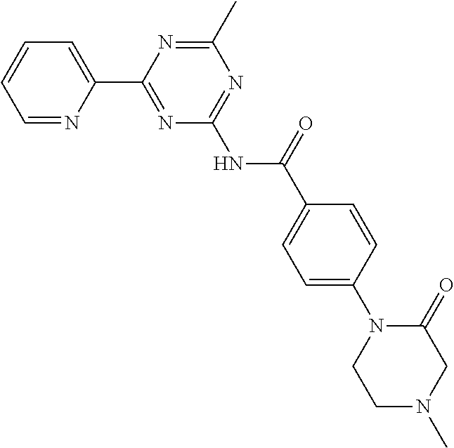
C1=NC(C2=NC(NC(=O)C3=CC=C(N4CCN(C)CC4=O)C=C3)=NC(C)=N2)=CC=C1
